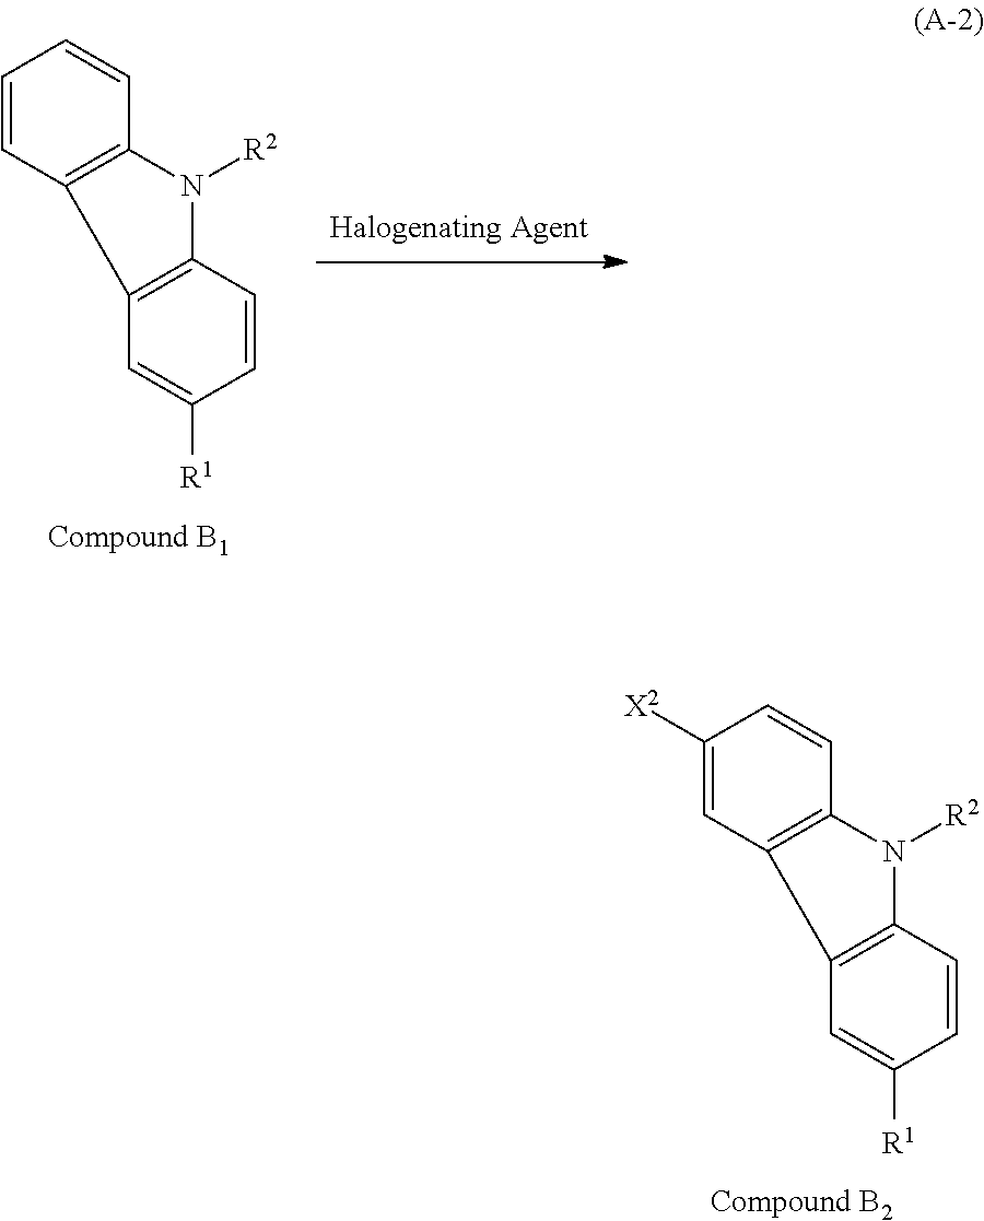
C1([X2])=CC2=C(C=C1)N([R2])C1=C2C=C([R1])C=C1.C1=CC2=C(C=C1)N([R2])C1=C2C=C([R1])C=C1
